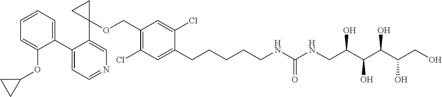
C1(C2=CC=CC=C2OC2CC2)=CC=NC=C1C1(OCC2=C(Cl)C=C(CCCCCNC(NCC(C(C(C(CO)O)O)O)O)=O)C(Cl)=C2)CC1
